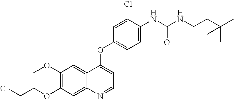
C1(Cl)=CC(OC2=CC=NC3=CC(OCCCl)=C(OC)C=C23)=CC=C1NC(NCCC(C)(C)C)=O
